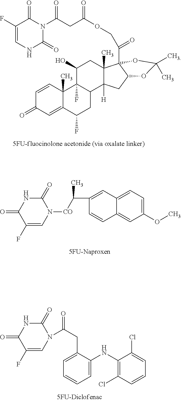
C1=CC2(C)C(=CC1=O)C(F)CC1C2(F)C(O)CC2(C)C1([H])CC1C2(C(=O)COC(CC(N2C(=O)C(F)=CNC2=O)=O)=O)OC(C)(C)O1.C1(C([CO]N2C(=O)NC(=O)C(F)=C2)C)=CC2=CC=C(OC)C=C2C=C1.C(N1C(=O)NC(=O)C(F)=C1)(CC1=CC=CC=C1NC1=C(Cl)C=CC=C1Cl)=O
